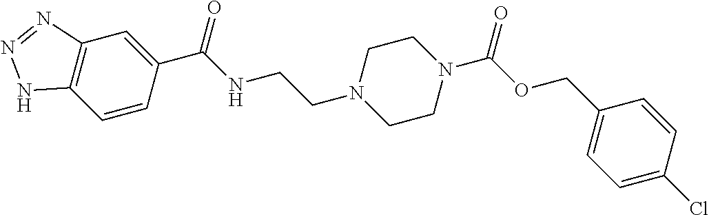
C12=C(C=CC(C(NCCN3CCN(C(OCC4=CC=C(Cl)C=C4)=O)CC3)=O)=C1)NN=N2
